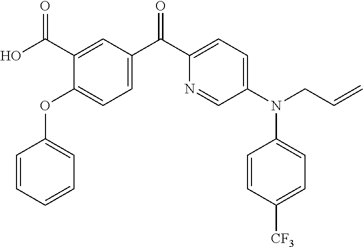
C1=CC=CC=C1OC1=CC=C(C(C2=CC=C(N(C3=CC=C([CF3])C=C3)CC=C)C=N2)=O)C=C1C(O)=O
